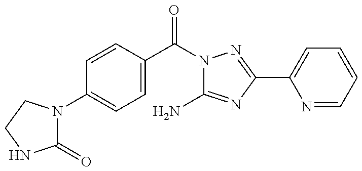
C1(=O)N(C2=CC=C(C(=O)N3C(N)=NC(C4=CC=CC=N4)=N3)C=C2)CCN1
